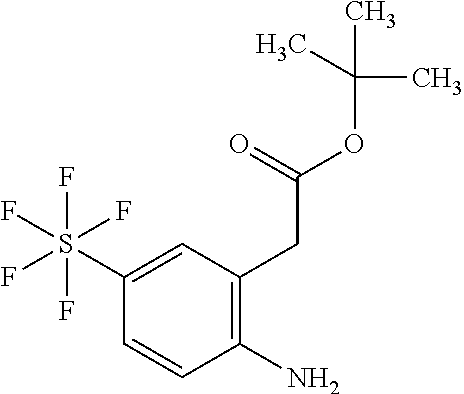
CC(OC(=O)CC1=C(N)C=CC(S(F)(F)(F)(F)F)=C1)(C)C
